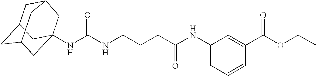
C1C2CC3CC(NC(NCCCC(NC4=CC=CC(C(OCC)=O)=C4)=O)=O)(CC1C3)C2
